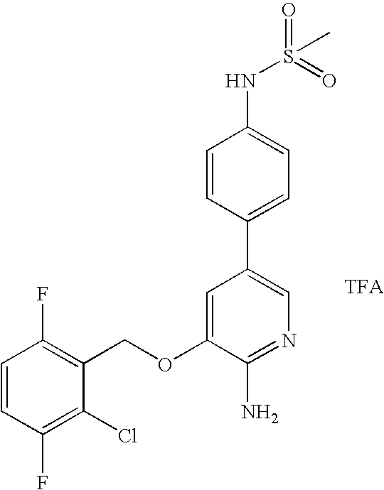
C1=CC(F)=C(Cl)C(COC2=CC(C3=CC=C(NS(=O)(=O)C)C=C3)=CN=C2N)=C1F
